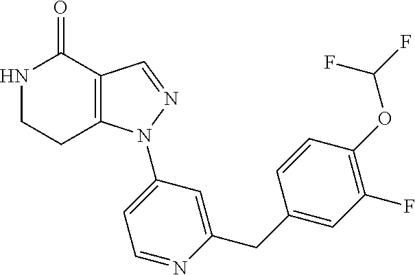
C12=C(C=NN1C1=CC=NC(CC3=CC(F)=C(OC(F)F)C=C3)=C1)C(=O)NCC2
